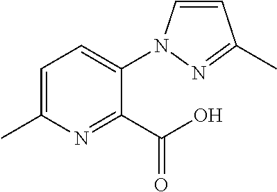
C1=C(C)N=C(C(O)=O)C(N2C=CC(C)=N2)=C1
